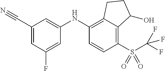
C1(NC2=C3C(=C(S(C(F)(F)F)(=O)=O)C=C2)C(O)CC3)=CC(C#N)=CC(F)=C1
